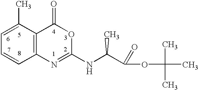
C1=C(C)C2=C(C=C1)N=C(NC(C(OC(C)(C)C)=O)C)OC2=O
